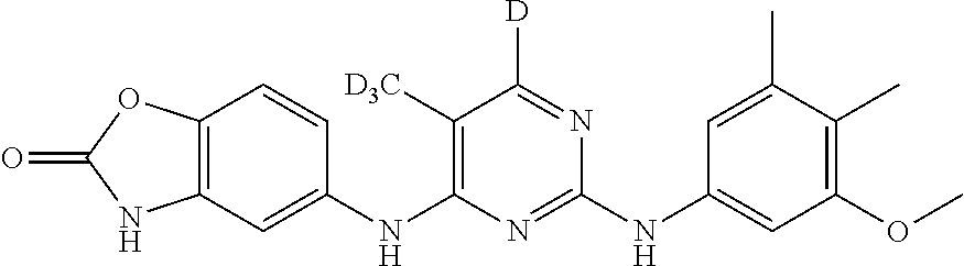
O=C1NC2=C(O1)C=CC(NC1=C([D3C])C([D])=NC(NC3=CC(OC)=C(C)C(C)=C3)=N1)=C2
